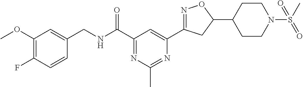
C1(CNC(C2=NC(C)=NC(C3=NOC(C4CCN(S(C)(=O)=O)CC4)C3)=C2)=O)=CC(OC)=C(F)C=C1
